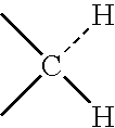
C([H])(C)(C)[H]
